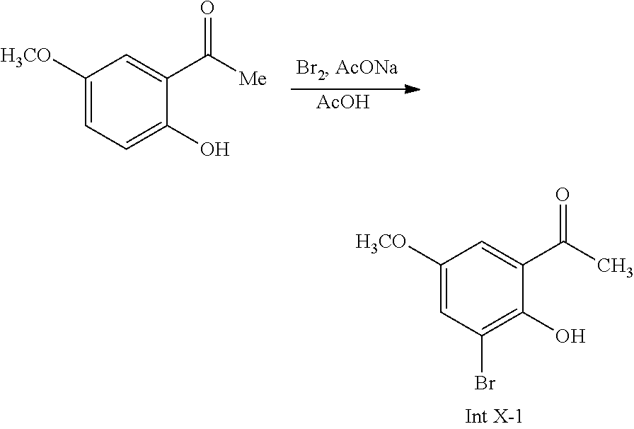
C1([H3CO])=CC(Br)=C(O)C(C(=O)C)=C1.[AcOH].C1([H3CO])=CC=C(O)C(C(=O)[Me])=C1
